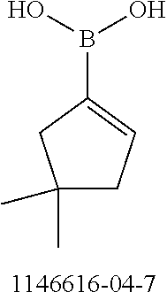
C1(B(O)O)=CCC(C)(C)C1
